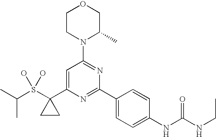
C(S(C1(C2=CC(N3C(C)COCC3)=NC(C3=CC=C(NC(NCC)=O)C=C3)=N2)CC1)(O)O)(C)C
